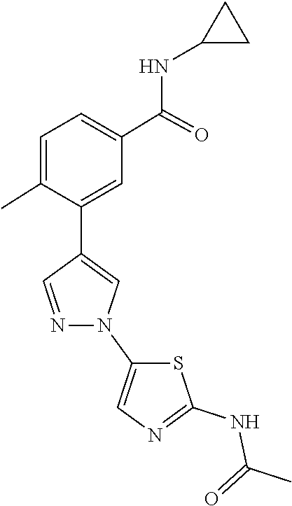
C1(C2=CN(C3=CN=C(NC(=O)C)S3)N=C2)=CC(C(NC2CC2)=O)=CC=C1C
